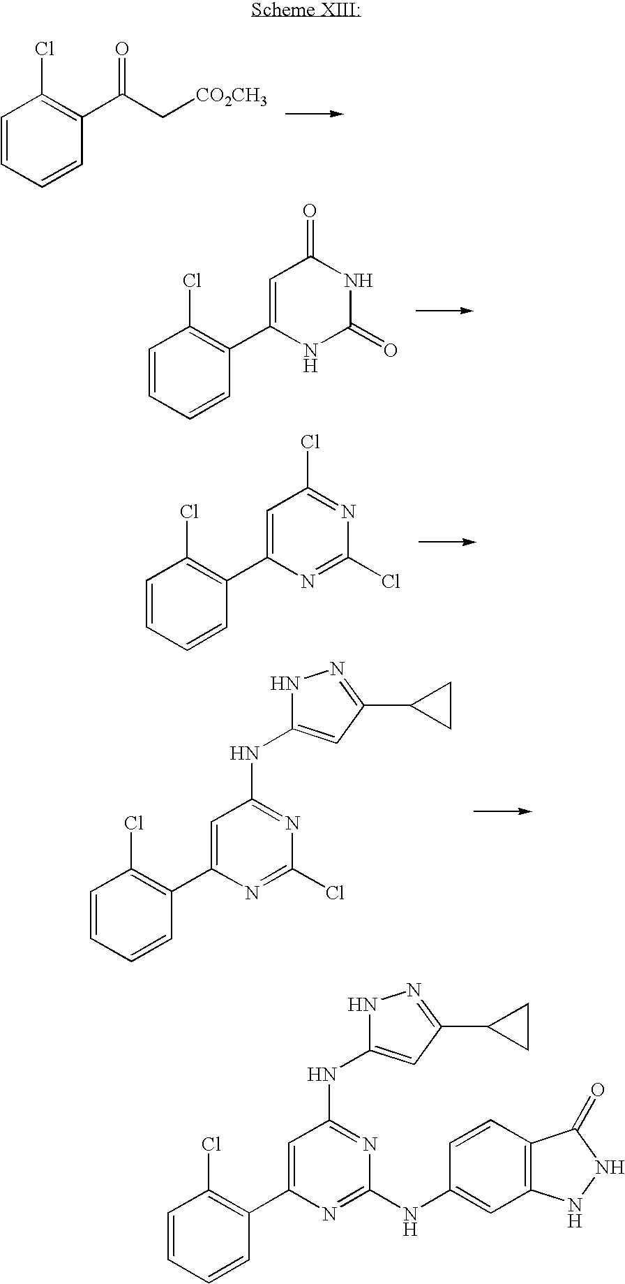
C1=CC=CC(C(C[CO2CH3])=O)=C1Cl.C1=CC=CC(C2=CC(=O)NC(=O)N2)=C1Cl.C1=CC=CC(C2=CC(Cl)=NC(Cl)=N2)=C1Cl.C1=CC=CC(C2=CC(NC3=CC(C4CC4)=NN3)=NC(Cl)=N2)=C1Cl.C1=CC=CC(C2=CC(NC3=CC(C4CC4)=NN3)=NC(NC3=CC4=C(C=C3)C(=O)NN4)=N2)=C1Cl
